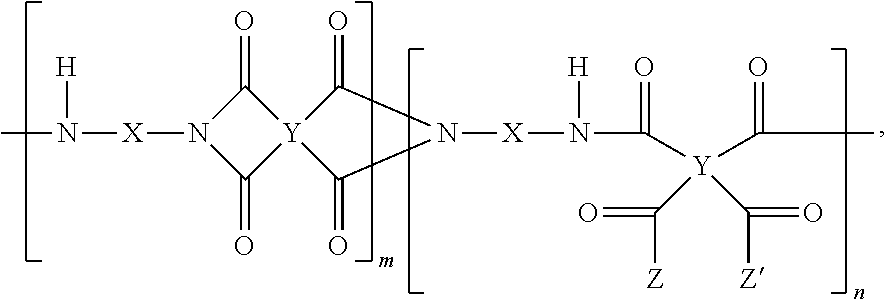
N([X]N1C(=O)[Y]2(C1=O)C(=O)N([X]N(C([Y](C(C)=O)(C([Z])=O)C(=O)[Z])=O)[H])C2=O)([H])C
